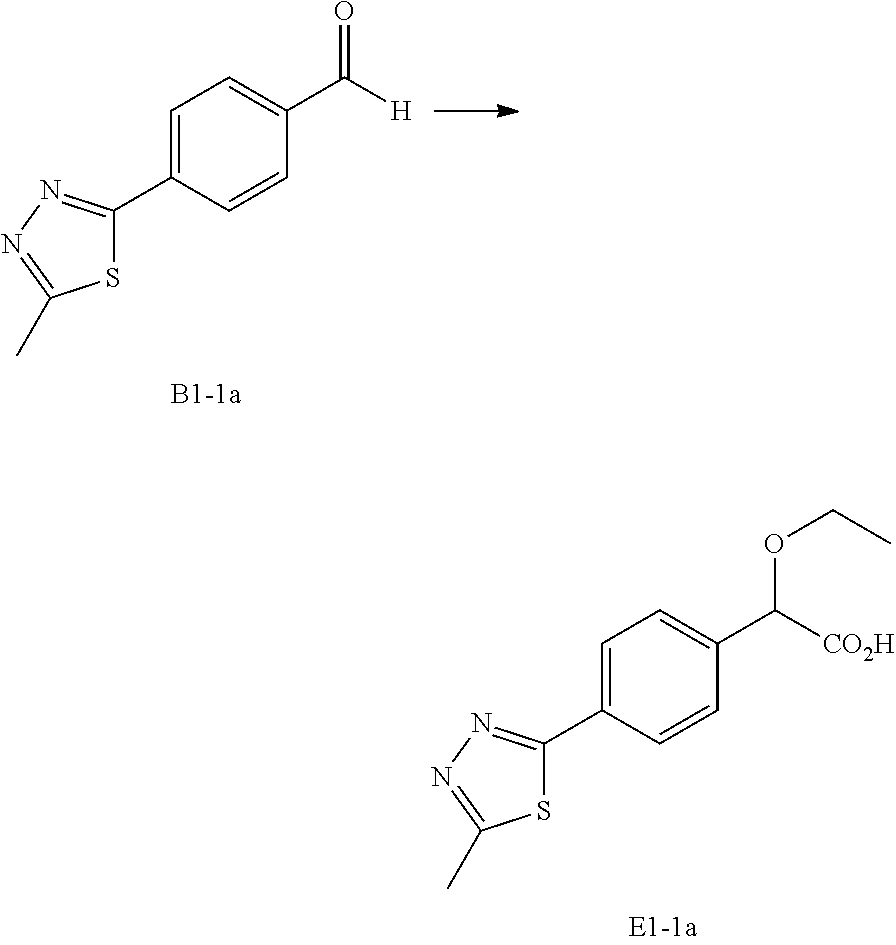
S1C(C2=CC=C(C(OCC)[CO2H])C=C2)=NN=C1C.S1C(C2=CC=C(C(=O)[H])C=C2)=NN=C1C
